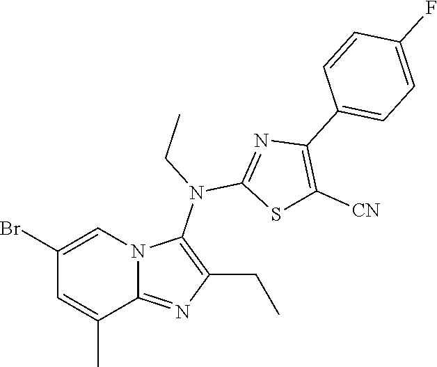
BrC1=CN2C(=NC(CC)=C2N(CC)C2=NC(C3=CC=C(F)C=C3)=C([CN])S2)C(C)=C1
